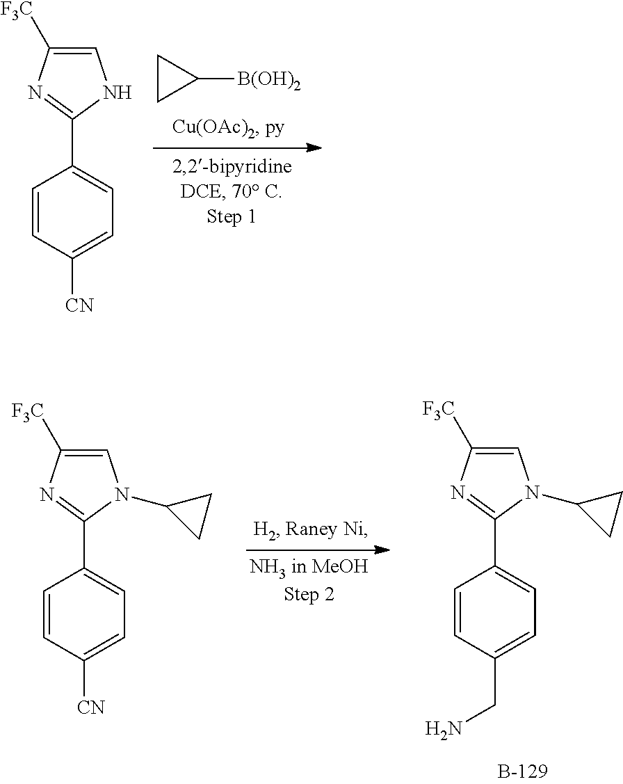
C1CC1[B(OH)2].C1=C([F3C])N=C(C2=CC=C([CN])C=C2)N1.C1=C([F3C])N=C(C2=CC=C(CN)C=C2)N1C1CC1.C1=C([F3C])N=C(C2=CC=C([CN])C=C2)N1C1CC1
